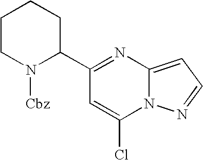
C1(C2=NC3=CC=NN3C(Cl)=C2)CCCCN1[Cbz]
